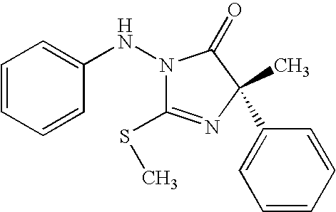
C1=CC=CC(NN2C(SC)=NC(C3=CC=CC=C3)(C)C2=O)=C1
